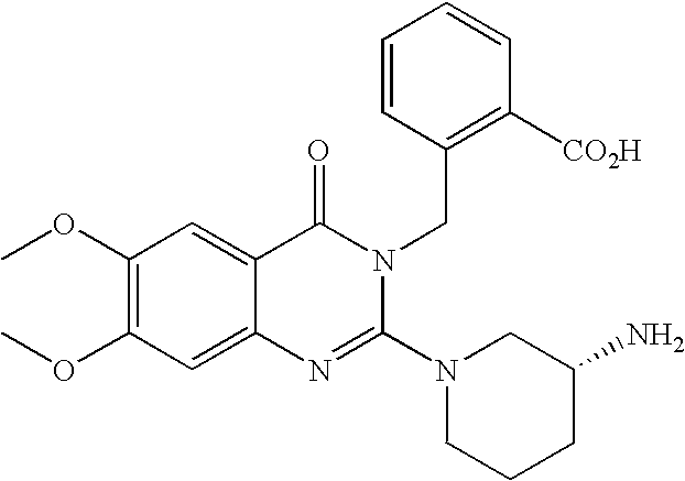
C12=CC(OC)=C(OC)C=C1C(=O)N(CC1=C([CO2H])C=CC=C1)C(N1CCCC(N)C1)=N2
